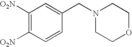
C1([O2N])=C([O2N])C=CC(CN2CCOCC2)=C1
